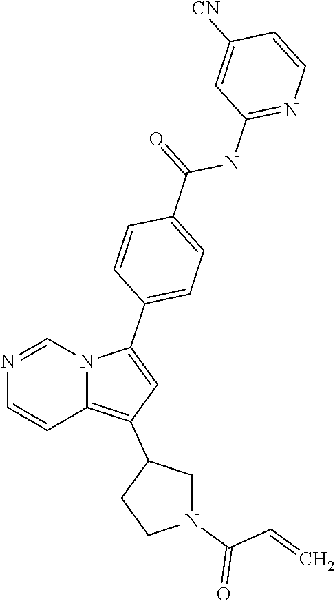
N1=CN2C(=C(C3CN(C(C=C)=O)CC3)C=C2C2=CC=C(C(NC3=NC=CC([CN])=C3)=O)C=C2)C=C1
